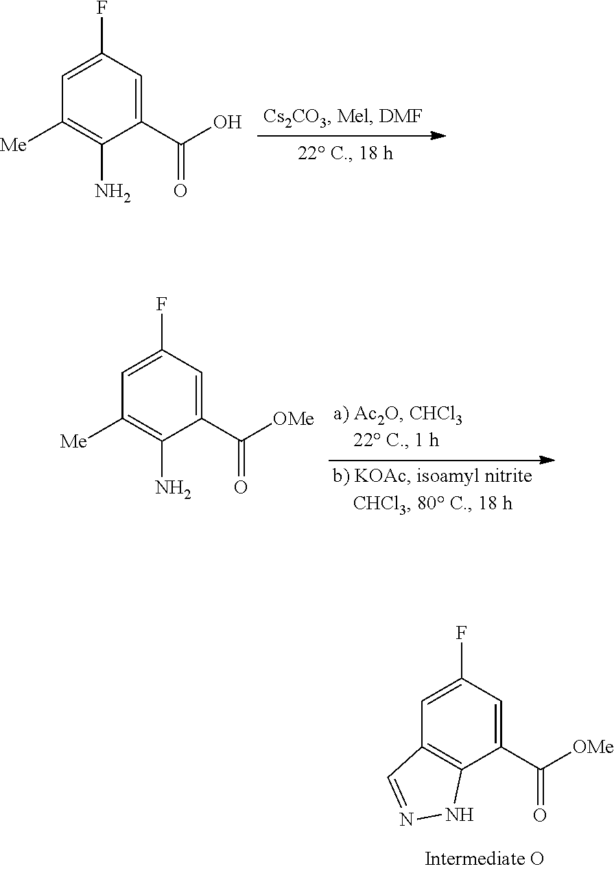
C1([Me])=C(N)C(C(O)=O)=CC(F)=C1.C1([Me])=C(N)C(C([OMe])=O)=CC(F)=C1.C12=C(C(C([OMe])=O)=CC(F)=C1)NN=C2
